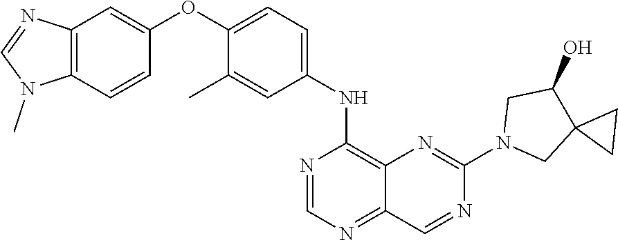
C12=C(C=CC(OC3=CC=C(NC4=C5C(=NC=N4)C=NC(N4CC6(C(O)C4)CC6)=N5)C=C3C)=C1)N(C)C=N2
